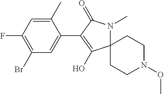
C12(N(C)C(=O)C(C3=CC(Br)=C(F)C=C3C)=C1O)CCN(OC)CC2
